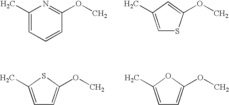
C1(C)=CC=CC(OC)=N1.C1=C(C)C=C(OC)S1.C1=C(C)SC(OC)=C1.C1=C(C)OC(OC)=C1
